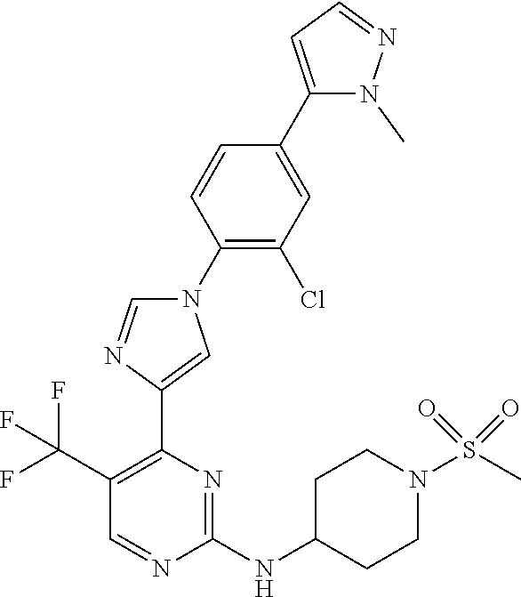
C1(C(F)(F)F)=C(C2=CN(C3=C(Cl)C=C(C4=CC=NN4C)C=C3)C=N2)N=C(NC2CCN(S(C)(=O)=O)CC2)N=C1
